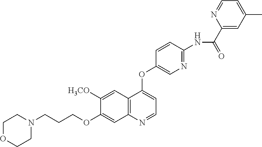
C1COCCN1CCCOC1=CC2=C(C=C1[H3CO])C(OC1=CN=C(NC(C3=CC(C)=CC=N3)=O)C=C1)=CC=N2
